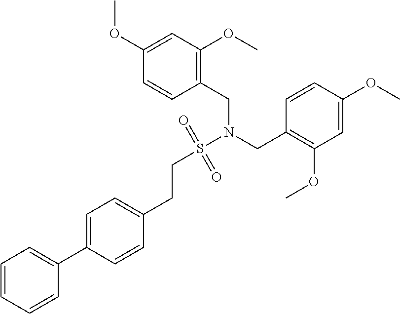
C1(CN(S(CCC2=CC=C(C3=CC=CC=C3)C=C2)(=O)=O)CC2=C(OC)C=C(OC)C=C2)=C(OC)C=C(OC)C=C1
